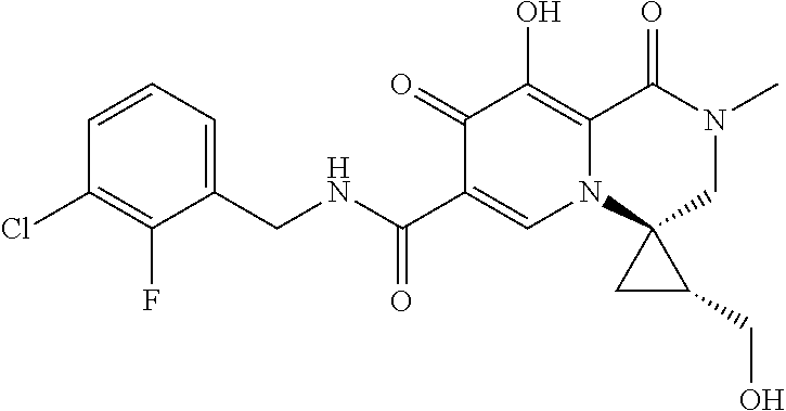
C1(F)=C(Cl)C=CC=C1CNC(C1=CN2C3(CN(C)C(=O)C2=C(O)C1=O)CC3CO)=O
